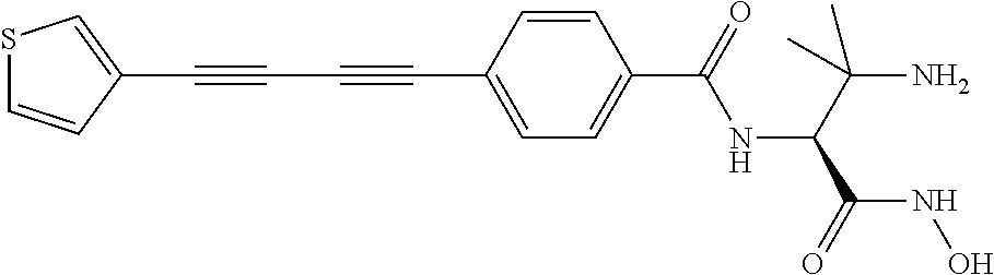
C1(C#CC#CC2=CC=C(C(=O)NC(C(N)(C)C)C(NO)=O)C=C2)=CSC=C1
